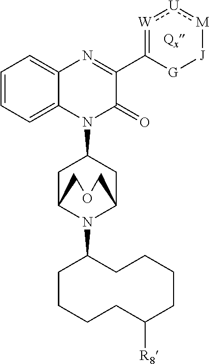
C1=CC=C2C(=C1)N=C(C1=[W]:[U]:[M][J][G]1)C(=O)N2C1CC2N(C3CCCCC([R8])CCCC3)C(C1)COC2
